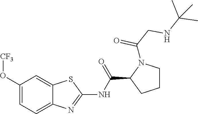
C1(O[CF3])=CC=C2C(=C1)SC(NC(C1CCCN1C(=O)CNC(C)(C)C)=O)=N2
